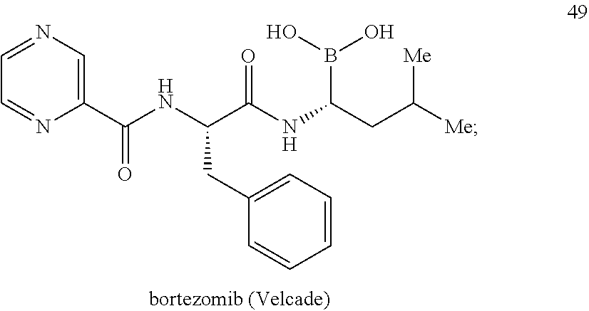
C(CC1=CC=CC=C1)(C(NC(B(O)O)CC([Me])[Me])=O)NC(C1=CN=CC=N1)=O
